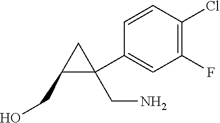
C1(F)=C(Cl)C=CC(C2(CN)CC2CO)=C1
